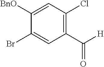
C1([BnO])=CC(Cl)=C(C([H])=O)C=C1Br
